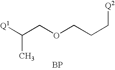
C(COCCC[Q2])(C)[Q1].[BP]
